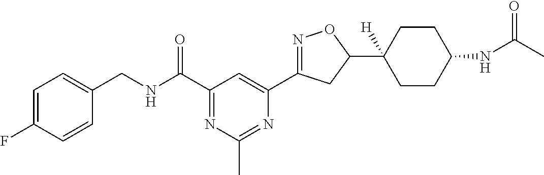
C1=C(F)C=CC(CNC(C2=NC(C)=NC(C3=NOC(C4([H])CCC(NC(C)=O)CC4)C3)=C2)=O)=C1
